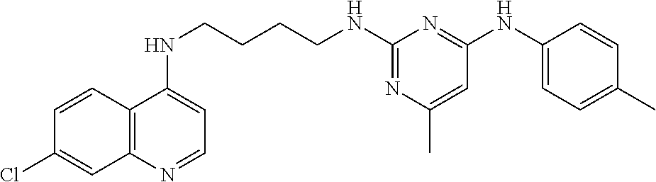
C1=CC2=C(C=C1Cl)N=CC=C2NCCCCNC1=NC(C)=CC(NC2=CC=C(C)C=C2)=N1
